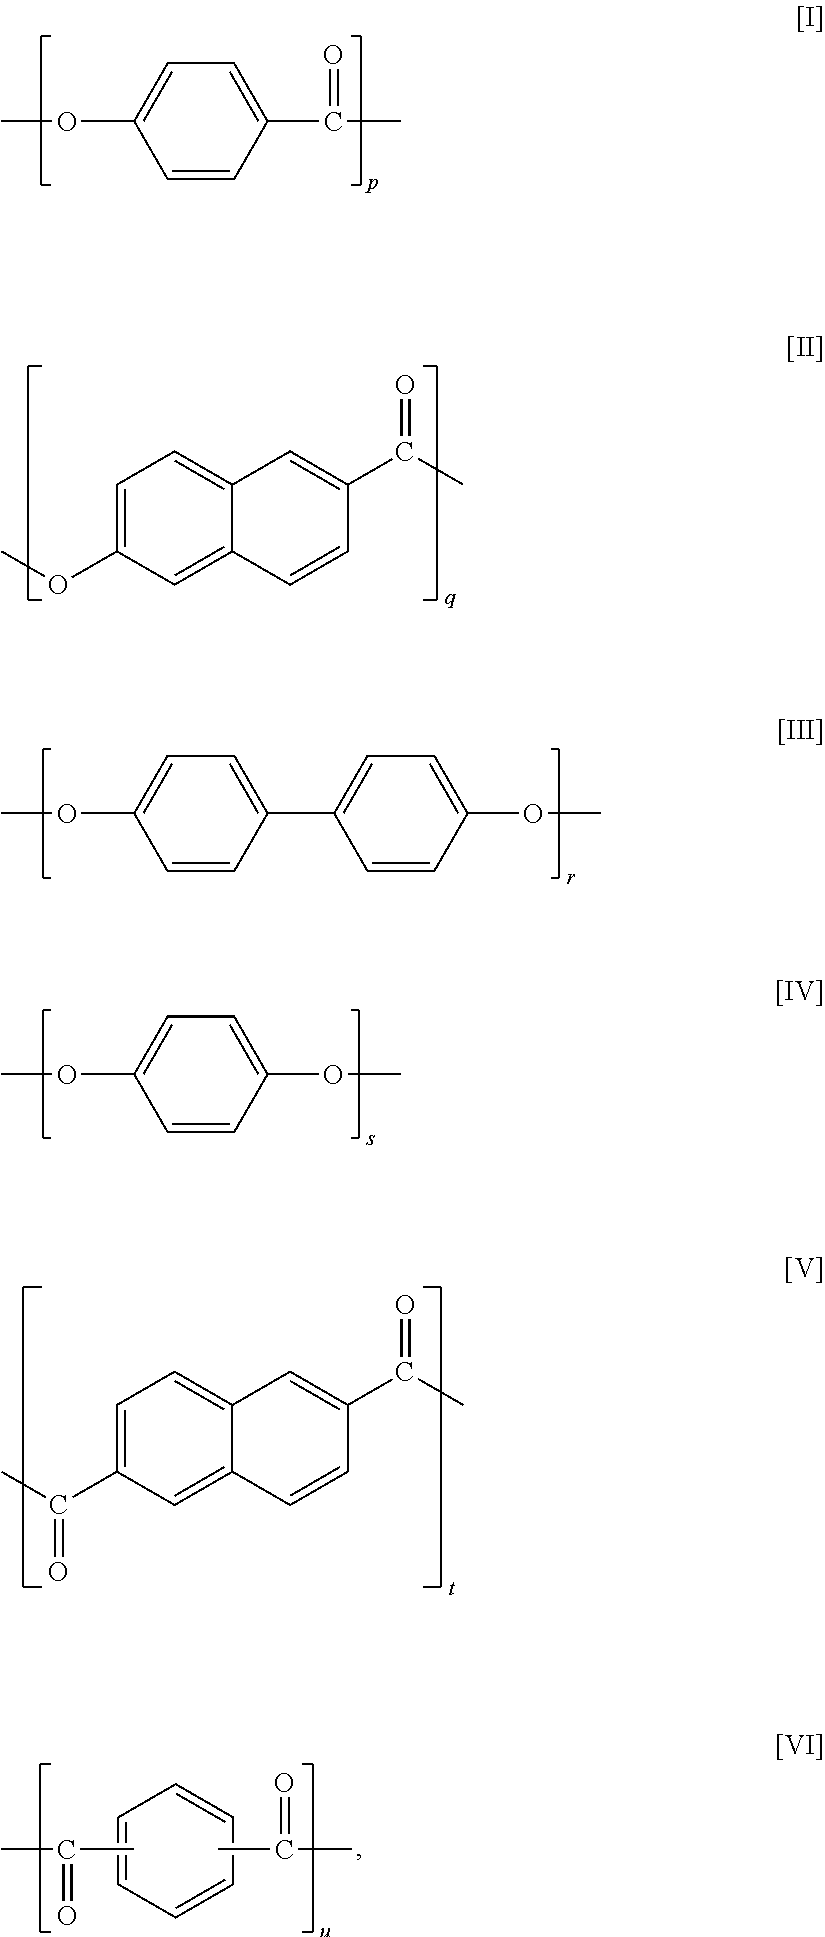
C1=CC(C(C)=O)=CC=C1OC.C1=C(OC)C=C2C(=C1)C=C(C(C)=O)C=C2.C1(C2=CC=C(OC)C=C2)=CC=C(OC)C=C1.C1(OC)=CC=C(OC)C=C1.C1=C(C(C)=O)C=C2C(=C1)C=C(C(C)=O)C=C2.C1=CC=CC=C1.CC(C)=O.C(C)(C)=O
